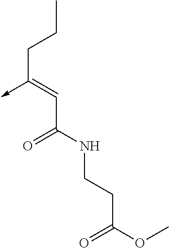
C(C(NCCC(OC)=O)=O)=C(CCC)->C
